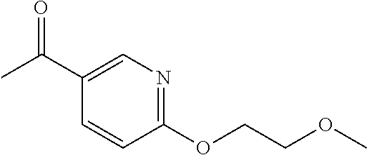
C1=CC(OCCOC)=NC=C1C(C)=O
